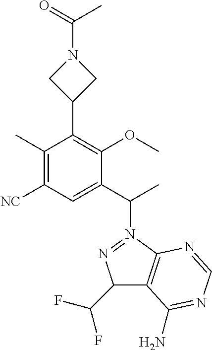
C1(C)=C([NC])C=C(C(C)N2=NC(C(F)F)C3=C2N=CN=C3N)C(OC)=C1C1CN(C(=O)C)C1
